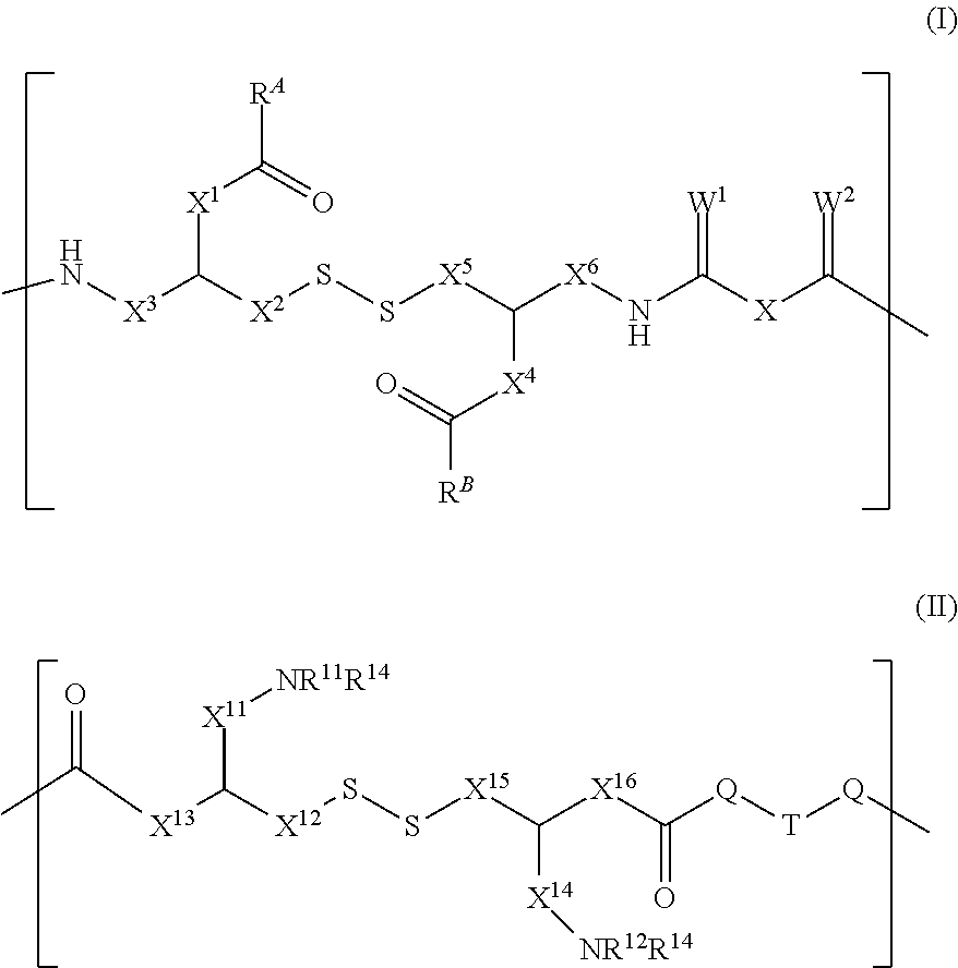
N([X3]C([X2]SS[X5]C([X6]NC([X]C(C)=[W2])=[W1])[X4]C([RB])=O)[X1]C([RA])=O)C.CC([X13]C([X12]SS[X15]C([X16]C([Q][T][Q]C)=O)[X14][NR12R14])[X11][NR11R14])=O
